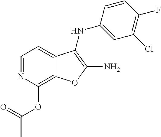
C1(OC(C)=O)=C2C(=CC=N1)C(NC1=CC(Cl)=C(F)C=C1)=C(N)O2
